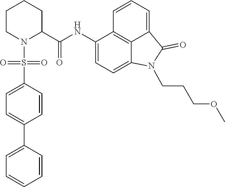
C1(NC(C2CCCCN2S(C2=CC=C(C3=CC=CC=C3)C=C2)(=O)=O)=O)=CC=C2C3=C1C=CC=C3C(=O)N2CCCOC
